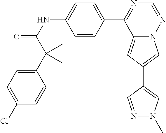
C12=CC(C3=CN(C)N=C3)=CN1N=CN=C2C1=CC=C(NC(=O)C2(C3=CC=C(Cl)C=C3)CC2)C=C1
